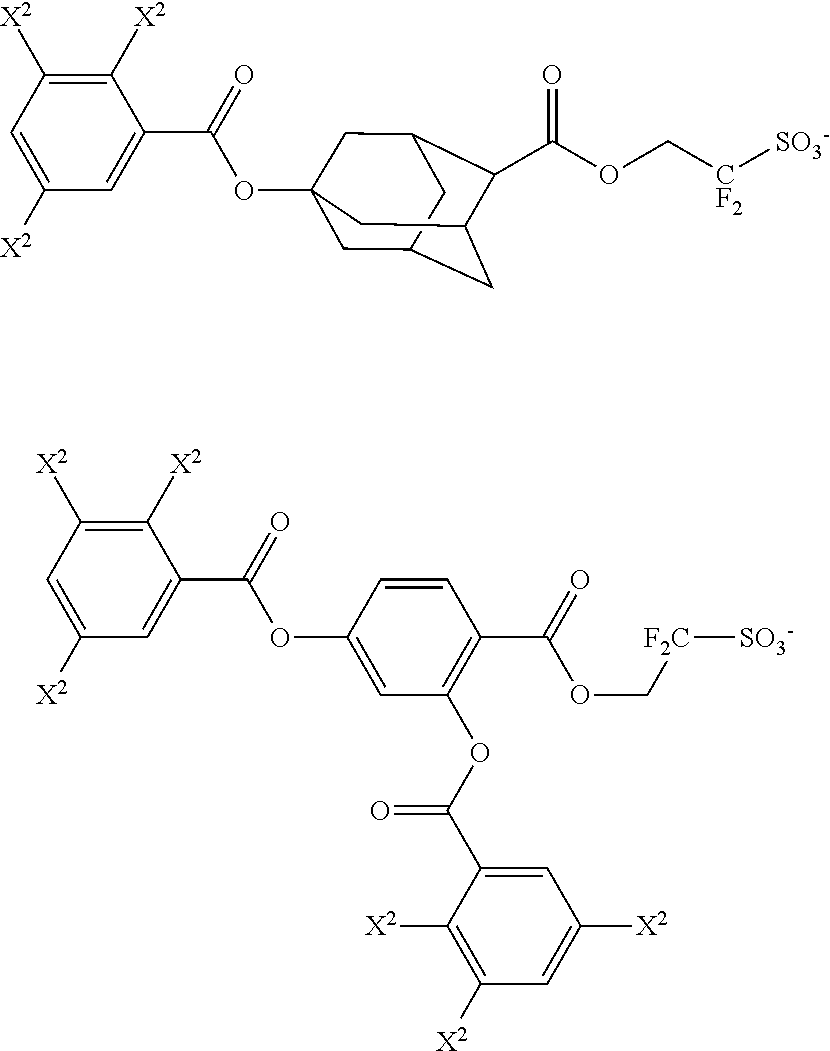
C1=C([X2])C=C(C(=O)OC23CC4CC(C(C(OC[CF2][SO3-])=O)C(C2)C4)C3)C([X2])=C1[X2].C1=C([X2])C=C(C(=O)OC2=CC(OC(C3=CC([X2])=CC([X2])=C3[X2])=O)=C(C(OC[F2C][SO3-])=O)C=C2)C([X2])=C1[X2]
